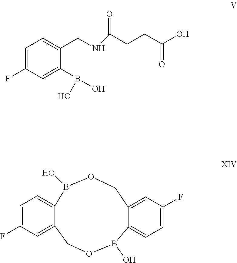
C1=C(F)C=C(B(O)O)C(CNC(CCC(O)=O)=O)=C1.O1B(O)C2=CC=C(F)C=C2COB(O)C2=CC=C(F)C=C2C1
